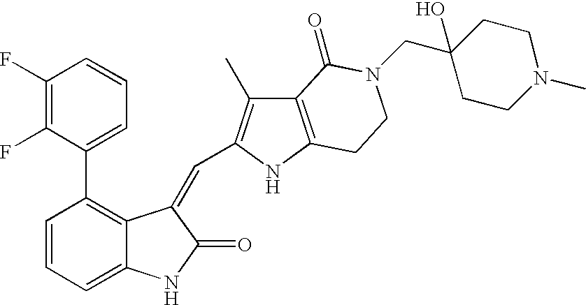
C1=CC(C2=CC=CC(F)=C2F)=C2C(=C1)NC(=O)C2=CC1=C(C)C2=C(N1)CCN(CC1(O)CCN(C)CC1)C2=O
